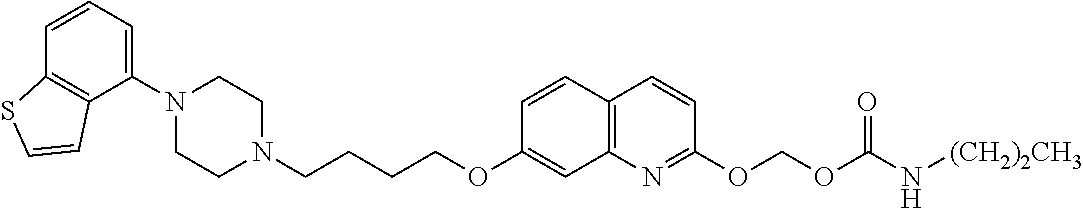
C1N(C2=CC=CC3=C2C=CS3)CCN(CCCCOC2=CC3=C(C=C2)C=CC(OCOC(=O)N[(CH2)2CH3])=N3)C1
